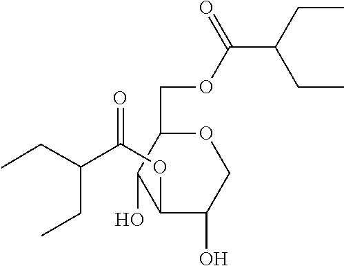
C(CC)(CC)C(=O)OC1C(O)C(COC(C(CC)CC)=O)OCC1O
